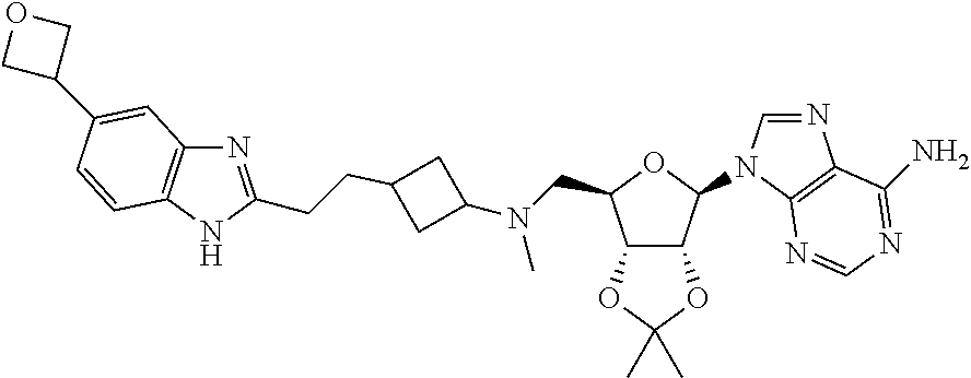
C12C(C(N3C=NC4=C3N=CN=C4N)OC1CN(C1CC(CCC3=NC4=C(N3)C=CC(C3COC3)=C4)C1)C)OC(C)(C)O2
